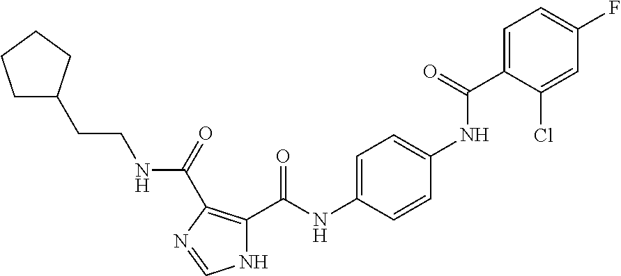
C1=C(C(NC2=CC=C(NC(C3=C(C(=O)NCCC4CCCC4)N=CN3)=O)C=C2)=O)C(Cl)=CC(F)=C1
